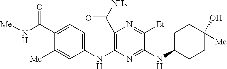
N(C1=NC(NC2=CC=C(C(N[Me])=O)C([Me])=C2)=C(C(N)=O)N=C1[Et])C1CCC(O)([Me])CC1
